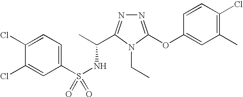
N1=C(OC2=CC(C)=C(Cl)C=C2)N(CC)C(C(C)NS(=O)(C2=CC=C(Cl)C(Cl)=C2)=O)=N1
